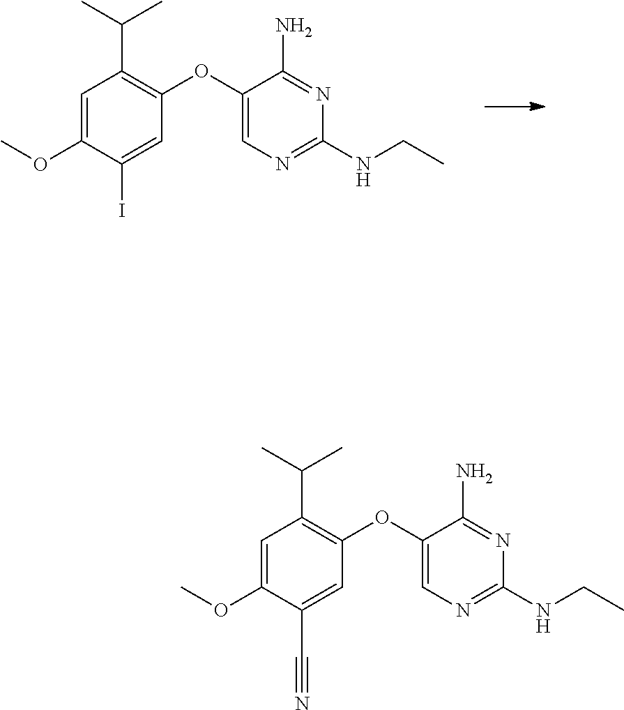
N1=C(N)C(OC2=C(C(C)C)C=C(OC)C(I)=C2)=CN=C1NCC.N1=C(N)C(OC2=C(C(C)C)C=C(OC)C(C#N)=C2)=CN=C1NCC
